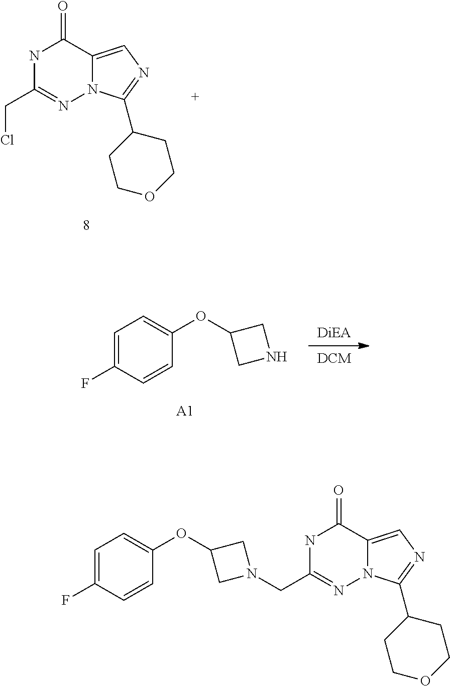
N1C(CCl)=NN2C(=CN=C2C2CCOCC2)C1=O.C1=C(F)C=CC(OC2CNC2)=C1.[A1].C1=C(F)C=CC(OC2CN(CC3=NN4C(=CN=C4C4CCOCC4)C(=O)N3)C2)=C1
